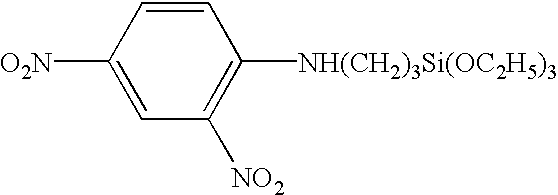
[O2N]C1=CC([NO2])=C([NH(CH2)3Si(OC2H5)3])C=C1
